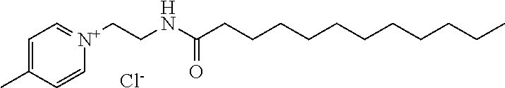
C1=C(C)C=C[N+](CCNC(CCCCCCCCCCC)=O)=C1.[Cl-]
